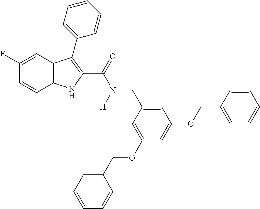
C1(F)=CC2=C(C=C1)NC(C(=O)N(CC1=CC(OCC3=CC=CC=C3)=CC(OCC3=CC=CC=C3)=C1)[H])=C2C1=CC=CC=C1
